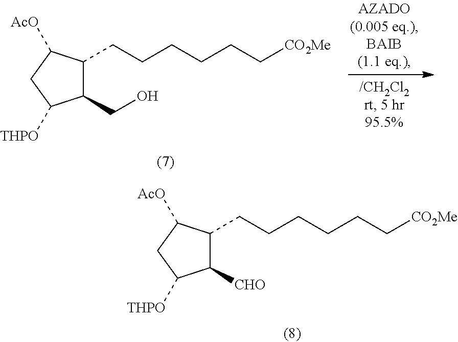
C1([CHO])C(CCCCCC[CO2Me])C([AcO])CC1[THPO].C1(CO)C(CCCCCC[CO2Me])C([AcO])CC1[THPO]
